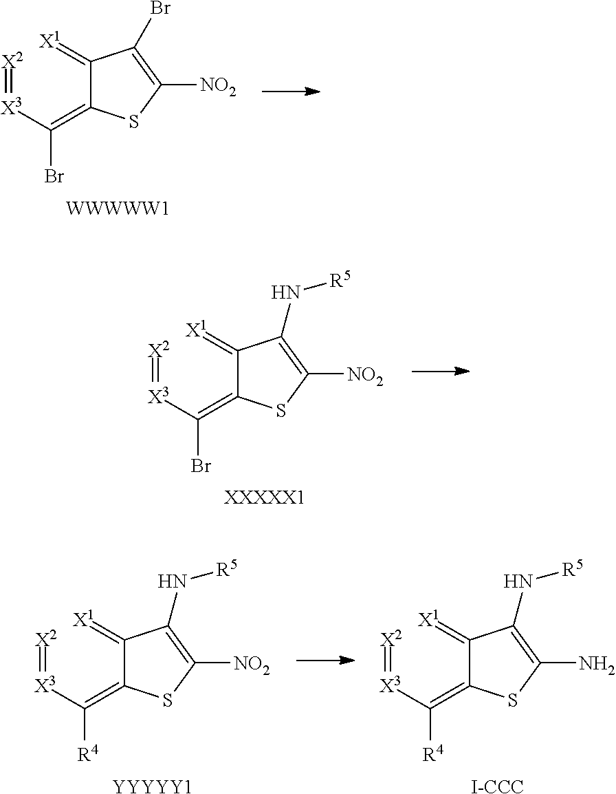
[X2]=[X3]C(=C1C(=[X1])C(Br)=C([NO2])S1)Br.[WWWWW1].[X2]=[X3]C(=C1C(=[X1])C(N[R5])=C([NO2])S1)Br.[XXXXX1].[X2]=[X3]C(=C1C(=[X1])C(N[R5])=C([NO2])S1)[R4].[YYYYY1].[X2]=[X3]C(=C1C(=[X1])C(N[R5])=C(N)S1)[R4].[I-CCC]
